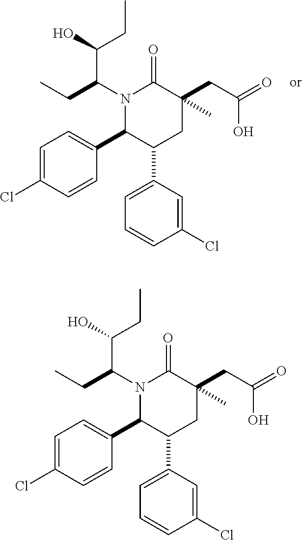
N1(C(C(CC)O)CC)C(C2=CC=C(Cl)C=C2)C(C2=CC=CC(Cl)=C2)CC(C)(CC(O)=O)C1=O.N1(C(C(CC)O)CC)C(C2=CC=C(Cl)C=C2)C(C2=CC=CC(Cl)=C2)CC(C)(CC(O)=O)C1=O
